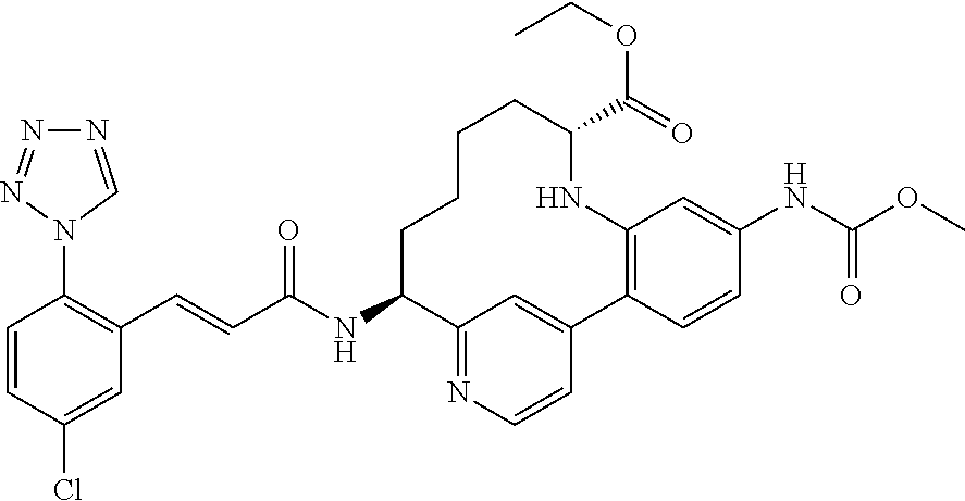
C1=CC(Cl)=CC(C=CC(NC2C3=NC=CC(=C3)C3=C(C=C(NC(OC)=O)C=C3)NC(C(OCC)=O)CCCC2)=O)=C1N1C=NN=N1
